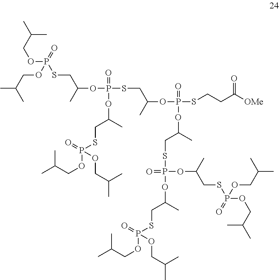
C(OP(SCC(OP(SCC(OP(SCCC([OMe])=O)(=O)OC(CSP(OC(CSP(OCC(C)C)(=O)OCC(C)C)C)(=O)OC(CSP(OCC(C)C)(=O)OCC(C)C)C)C)C)(=O)OC(CSP(OCC(C)C)(=O)OCC(C)C)C)C)(=O)OCC(C)C)C(C)C
